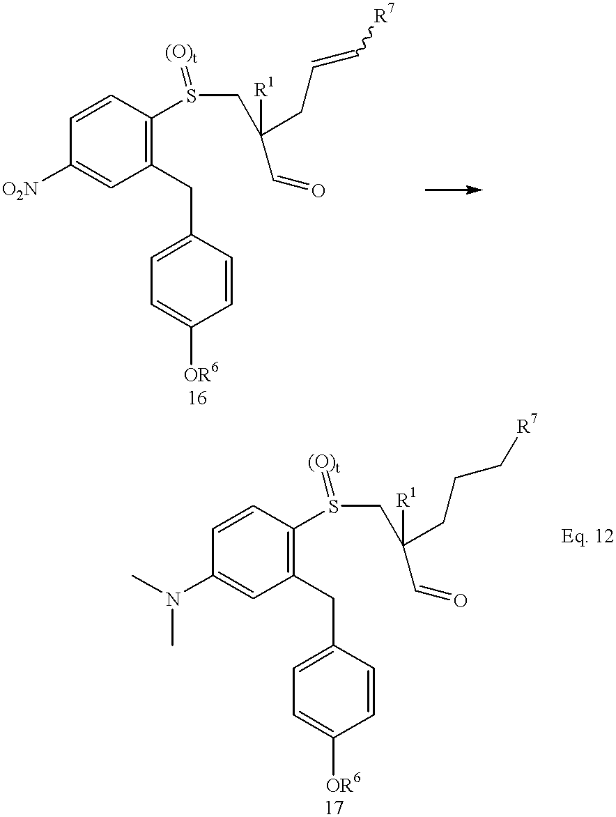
C1=C(CC2=C(S(CC(CC=C[R7])([R1])C=O)=[(O)t])C=CC([O2N])=C2)C=CC([OR6])=C1.C1=C(CC2=C(S(CC(CCC[R7])([R1])C=O)=[(O)t])C=CC(N(C)C)=C2)C=CC([OR6])=C1
